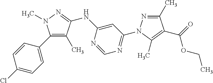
N1=C(C)C(C(OCC)=O)=C(C)N1C1=NC=NC(NC2=NN(C)C(C3=CC=C(Cl)C=C3)=C2C)=C1
